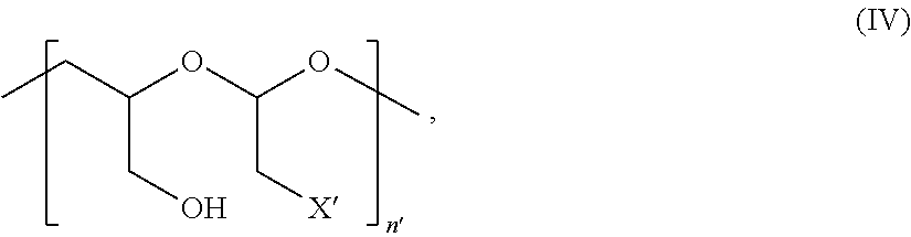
CCC(OC(OC)C[X])CO
